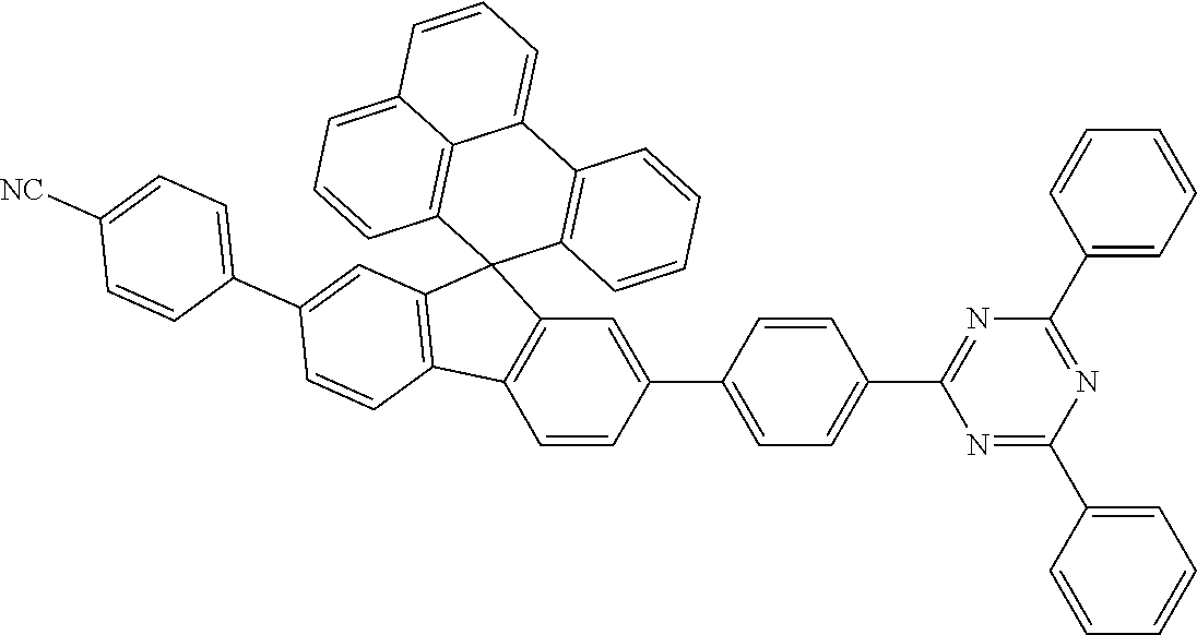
C1=CC2=C(C=C1C1=CC=C(C3=NC(C4=CC=CC=C4)=NC(C4=CC=CC=C4)=N3)C=C1)C1(C3=C2C=CC(C2=CC=C([NC])C=C2)=C3)C2=C(C3=CC=CC4=CC=CC1=C34)C=CC=C2
